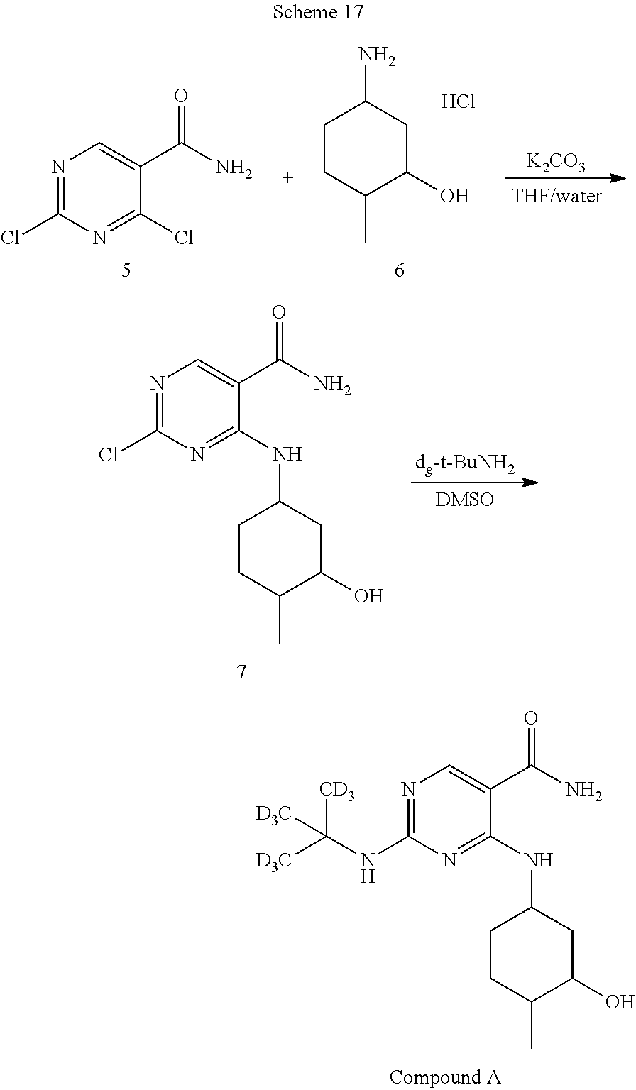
N1=C(NC([D3C])([CD3])[D3C])N=C(NC2CCC(C)C(O)C2)C(C(N)=O)=C1.N1=C(Cl)N=C(Cl)C(C(N)=O)=C1.C1CC(C)C(O)CC1N.Cl.[K2CO3].N1=C(Cl)N=C(NC2CCC(C)C(O)C2)C(C(N)=O)=C1.[dg-t-BuNH2]
